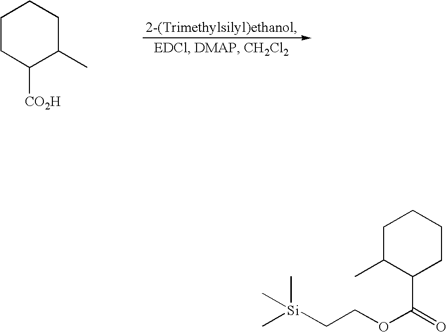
C1CC([CO2H])C(C)CC1.C1CC(C(=O)OCC[Si](C)(C)C)C(C)CC1
